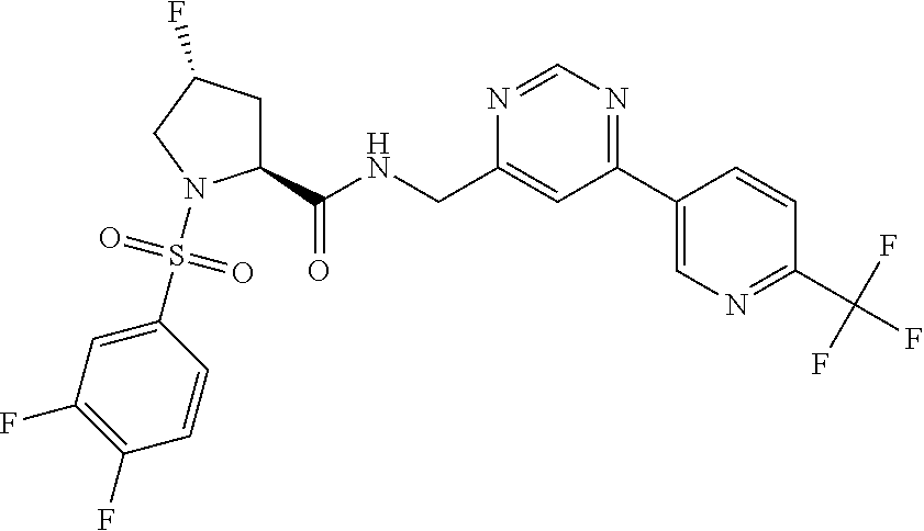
C1(C2=NC=NC(CNC(C3CC(F)CN3S(C3=CC(F)=C(F)C=C3)(=O)=O)=O)=C2)=CN=C(C(F)(F)F)C=C1
